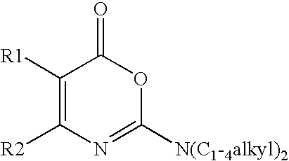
C1([R1])=C([R2])N=C([N(C1-4alkyl)2])OC1=O
